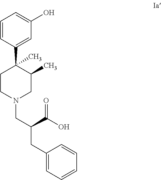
C1=CC(C2(C)CCN(CC(CC3=CC=CC=C3)C(=O)O)CC2C)=CC(O)=C1
